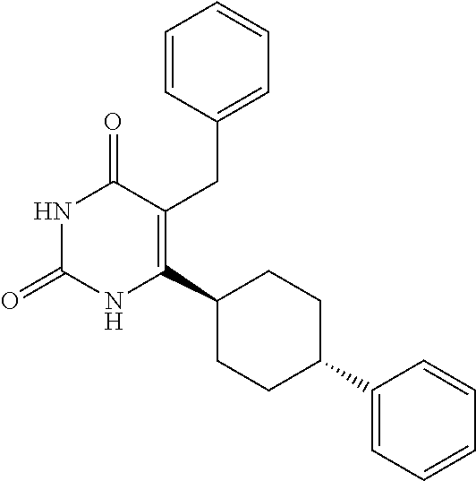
C1=CC(CC2=C(C3CCC(C4=CC=CC=C4)CC3)NC(=O)NC2=O)=CC=C1
